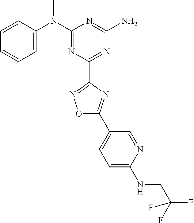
C1=CC(N(C2=NC(C3=NOC(C4=CC=C(NCC(F)(F)F)N=C4)=N3)=NC(N)=N2)C)=CC=C1
